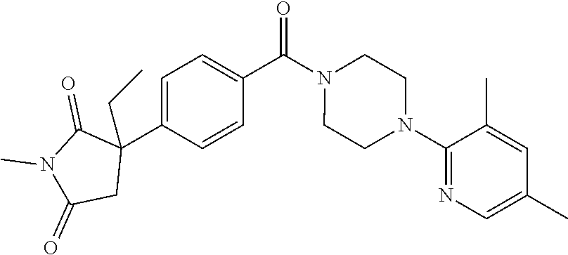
C1=C(C2(CC)C(=O)N(C)C(=O)C2)C=CC(C(N2CCN(C3=NC=C(C)C=C3C)CC2)=O)=C1
